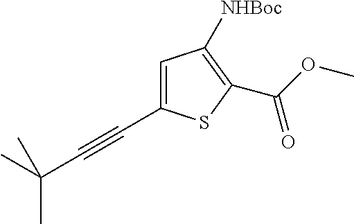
[NHBoc]C1=C(C(OC)=O)SC(C#CC(C)(C)C)=C1
